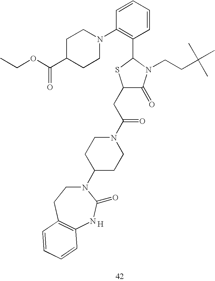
C1(CC(N2CCC(N3CCC4=C(NC3=O)C=CC=C4)CC2)=O)C(=O)N(CCC(C)(C)C)C(C2=C(N3CCC(C(OCC)=O)CC3)C=CC=C2)S1.[H]
